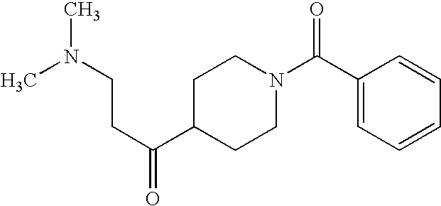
CN(CCC(C1CCN(C(C2=CC=CC=C2)=O)CC1)=O)C
